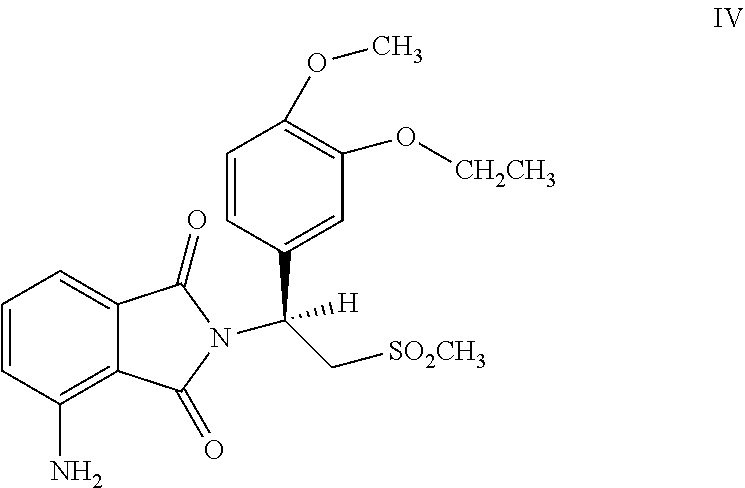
C12=CC=CC(N)=C1C(=O)N(C(C1=CC(O[CH2CH3])=C(OC)C=C1)([H])C[SO2CH3])C2=O
